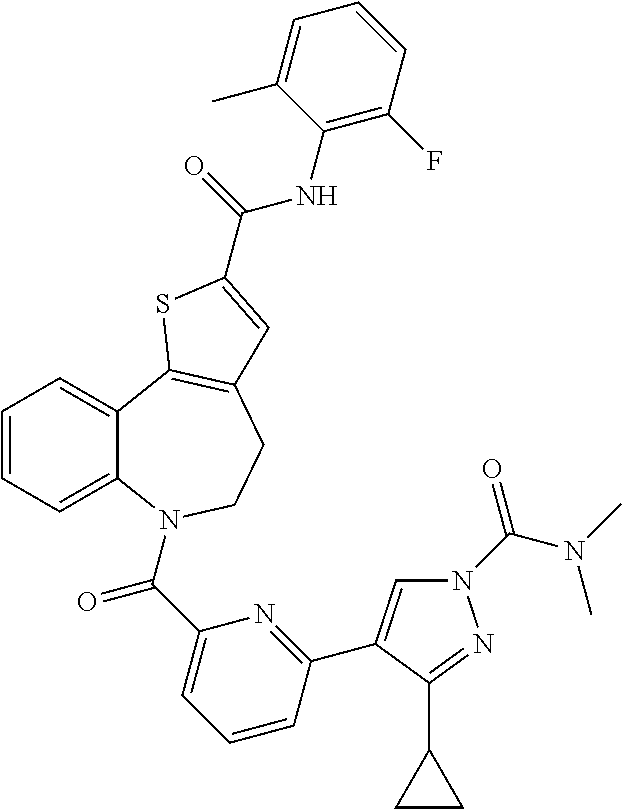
C1=CC=C2C(=C1)C1=C(CCN2C(C2=CC=CC(C3=CN(C(=O)N(C)C)N=C3C3CC3)=N2)=O)C=C(C(=O)NC2=C(F)C=CC=C2C)S1
